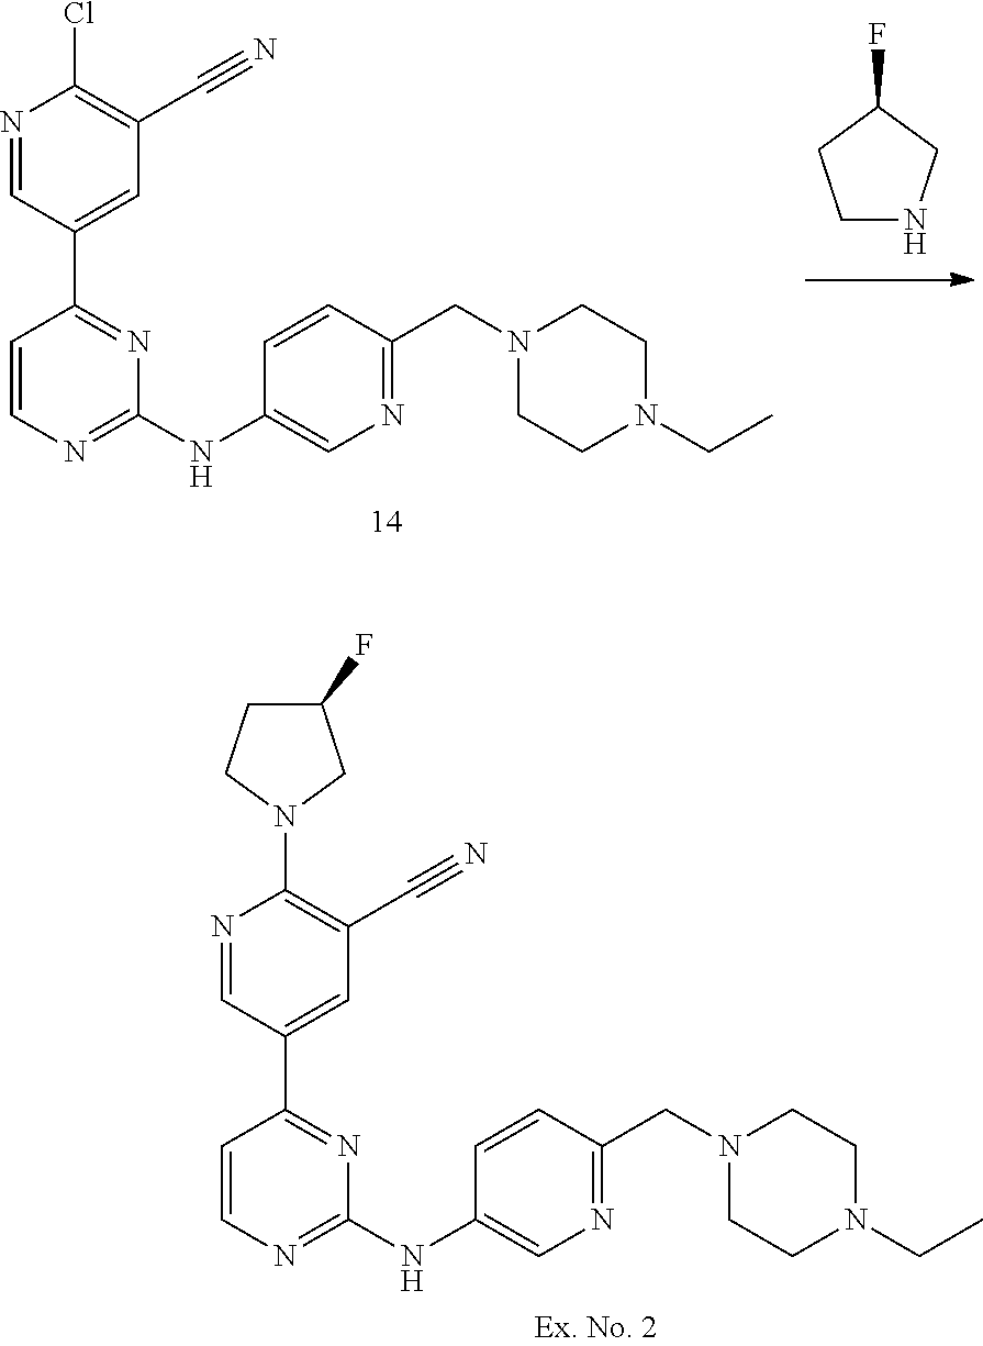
N1=CC(C2=NC(NC3=CN=C(CN4CCN(CC)CC4)C=C3)=NC=C2)=CC(C#N)=C1Cl.C1NCC(F)C1.N1=CC(C2=NC(NC3=CN=C(CN4CCN(CC)CC4)C=C3)=NC=C2)=CC(C#N)=C1N1CC(F)CC1
